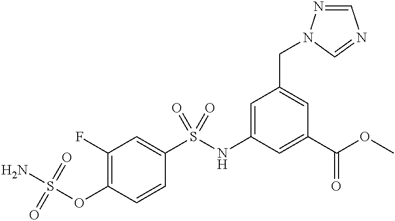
C1(F)=C(OS(N)(=O)=O)C=CC(S(NC2=CC(CN3N=CN=C3)=CC(C(OC)=O)=C2)(=O)=O)=C1
